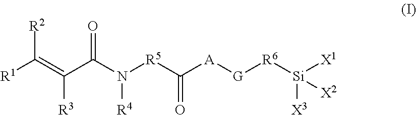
[R1]C(=C(C(N([R5]C([A][G][R6][Si]([X1])([X3])[X2])=O)[R4])=O)[R3])[R2]
